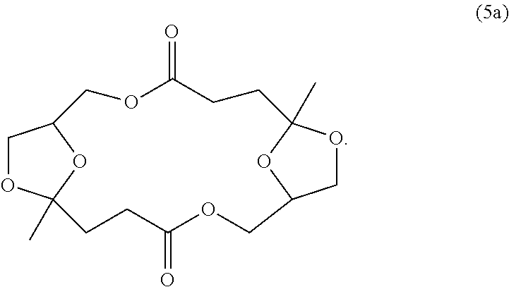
O1C(=O)CCC2(C)OCC(O2)COC(=O)CCC2(C)OCC(C1)O2
